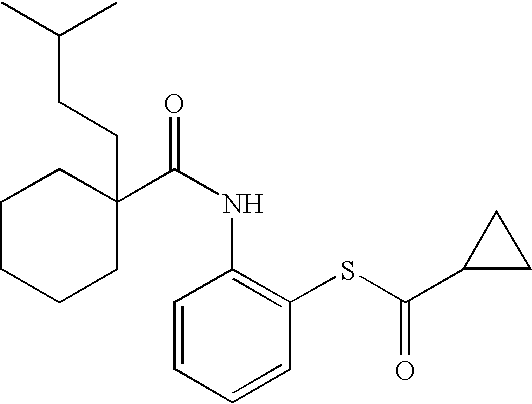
C1CCCC(C(NC2=C(SC(C3CC3)=O)C=CC=C2)=O)(CCC(C)C)C1
